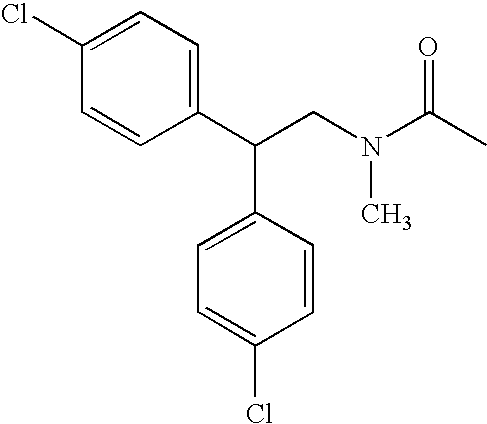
C1(Cl)=CC=C(C(CN(C)C(C)=O)C2=CC=C(Cl)C=C2)C=C1
